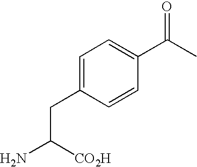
C1=CC(C(C)=O)=CC=C1CC(N)[CO2H]
